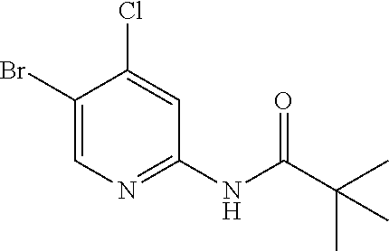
C1(Br)=CN=C(NC(C(C)(C)C)=O)C=C1Cl
